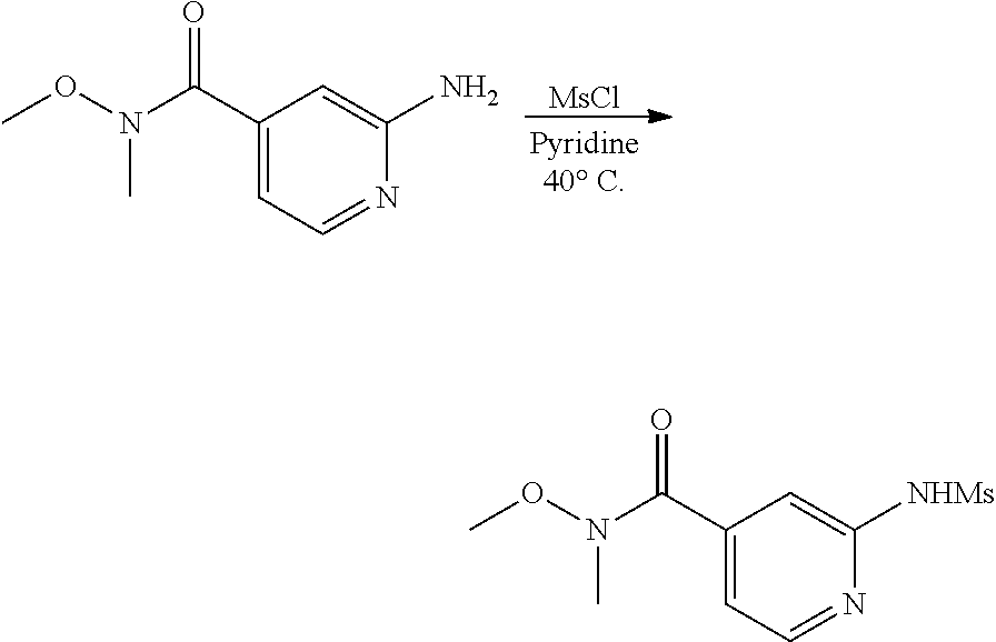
[MsCl].C1(C(N(OC)C)=O)=CC=NC(N)=C1.C1(C(N(OC)C)=O)=CC=NC([NHMs])=C1
